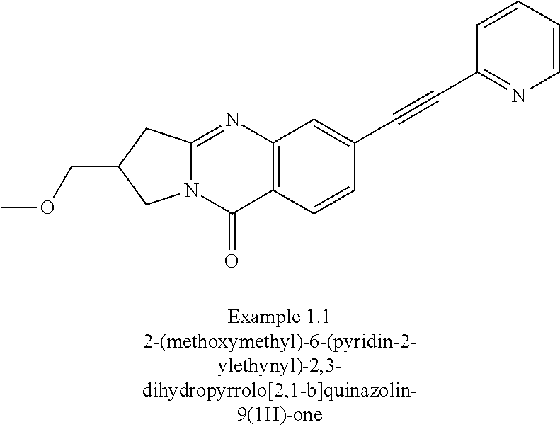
COCC1CC2=NC3=C(C(=O)N2C1)C=CC(C#CC1=NC=CC=C1)=C3
